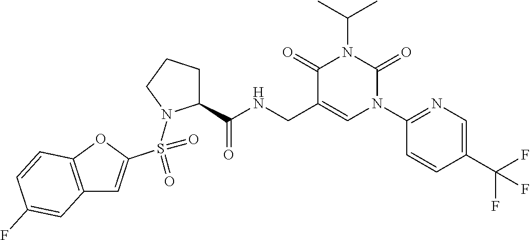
C12=C(OC(S(=O)(N3C(C(NCC4=CN(C5=NC=C(C(F)(F)F)C=C5)C(=O)N(C(C)C)C4=O)=O)CCC3)=O)=C1)C=CC(F)=C2
